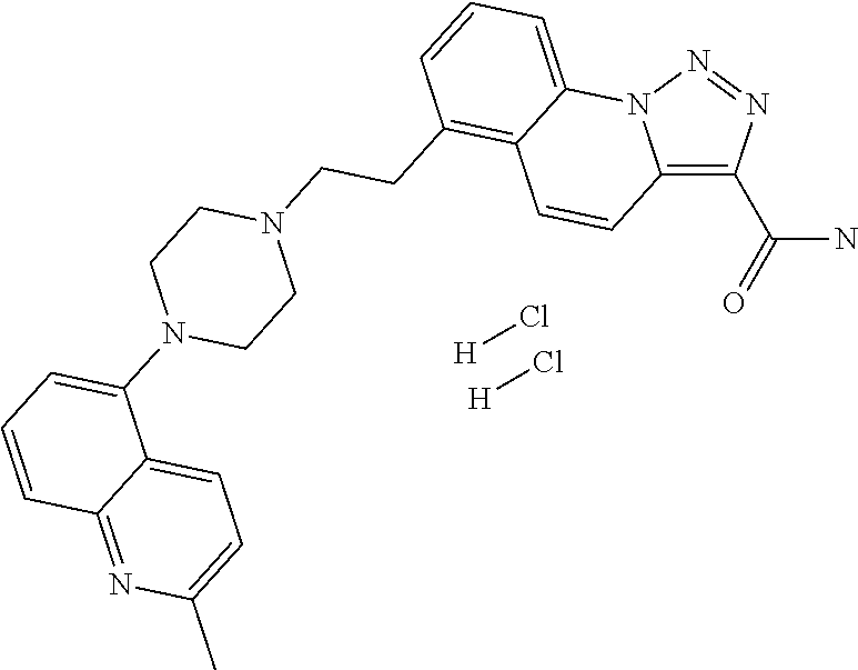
[H]Cl.[H]Cl.C12=C(C(N)=O)N=NN1C1=CC=CC(CCN3CCN(C4=CC=CC5=NC(C)=CC=C45)CC3)=C1C=C2
